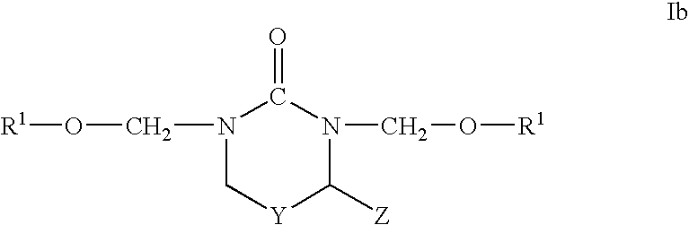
N1(CO[R1])C(=O)N(CO[R1])C[Y]C1[Z]
